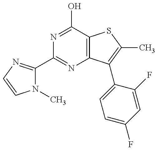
N1=C(O)C2=C(N=C1C1=NC=CN1C)C(C1=CC=C(F)C=C1F)=C(C)S2
